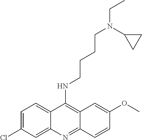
C1=C(Cl)C=C2C(=C1)C(NCCCCN(CC)C1CC1)=C1C(=N2)C=CC(OC)=C1
